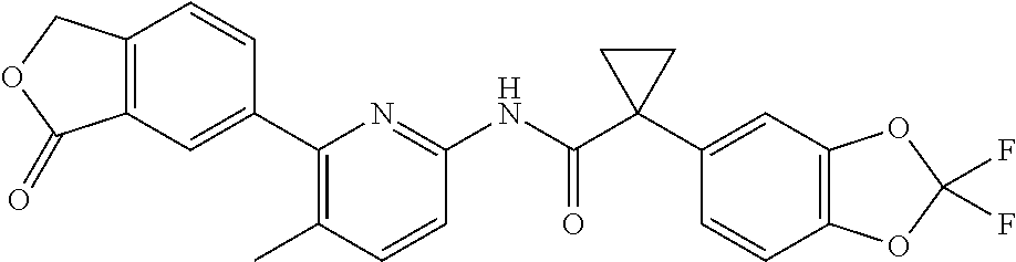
C1(C2=CC3=C(C=C2)COC3=O)=C(C)C=CC(NC(C2(C3=CC4=C(C=C3)OC(F)(F)O4)CC2)=O)=N1
